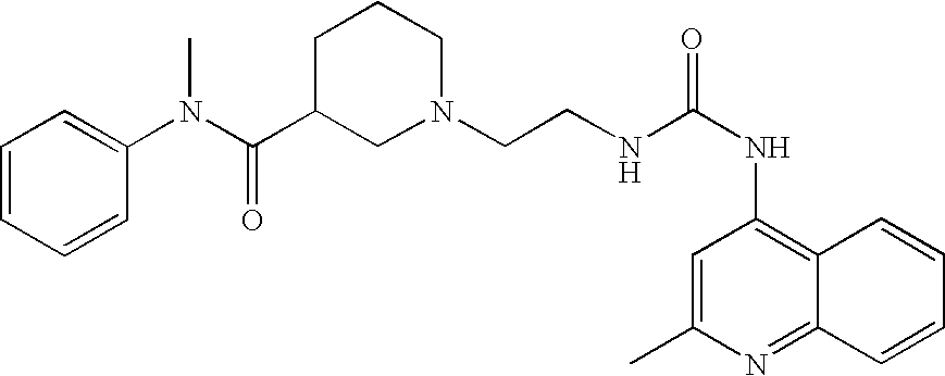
C12=C(NC(=O)NCCN3CCCC(C(N(C)C4=CC=CC=C4)=O)C3)C=C(C)N=C1C=CC=C2
